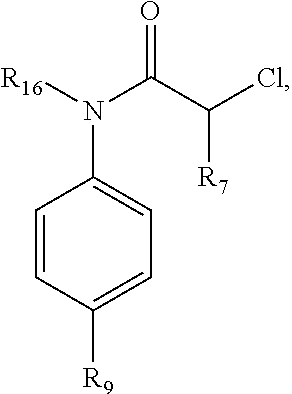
C1=CC([R9])=CC=C1N([R16])C(C(Cl)[R7])=O
